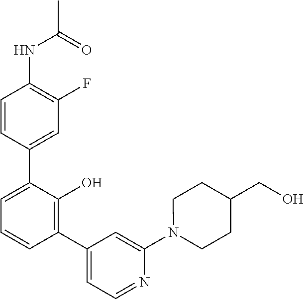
CC(=O)NC1=C(F)C=C(C2=CC=CC(C3=CC=NC(N4CCC(CO)CC4)=C3)=C2O)C=C1
